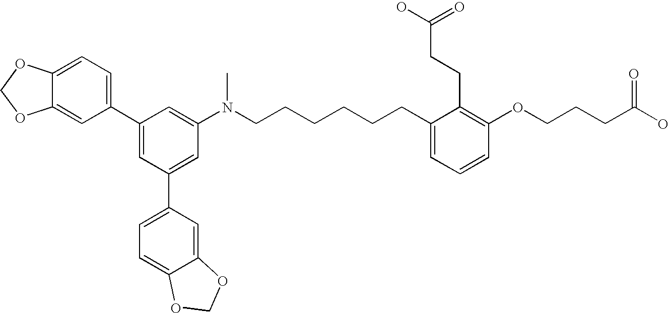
C1(C2=CC=C3C(=C2)OCO3)=CC(C2=CC=C3C(=C2)OCO3)=CC(N(CCCCCCC2=CC=CC(OCCCC(O)=O)=C2CCC(O)=O)C)=C1
